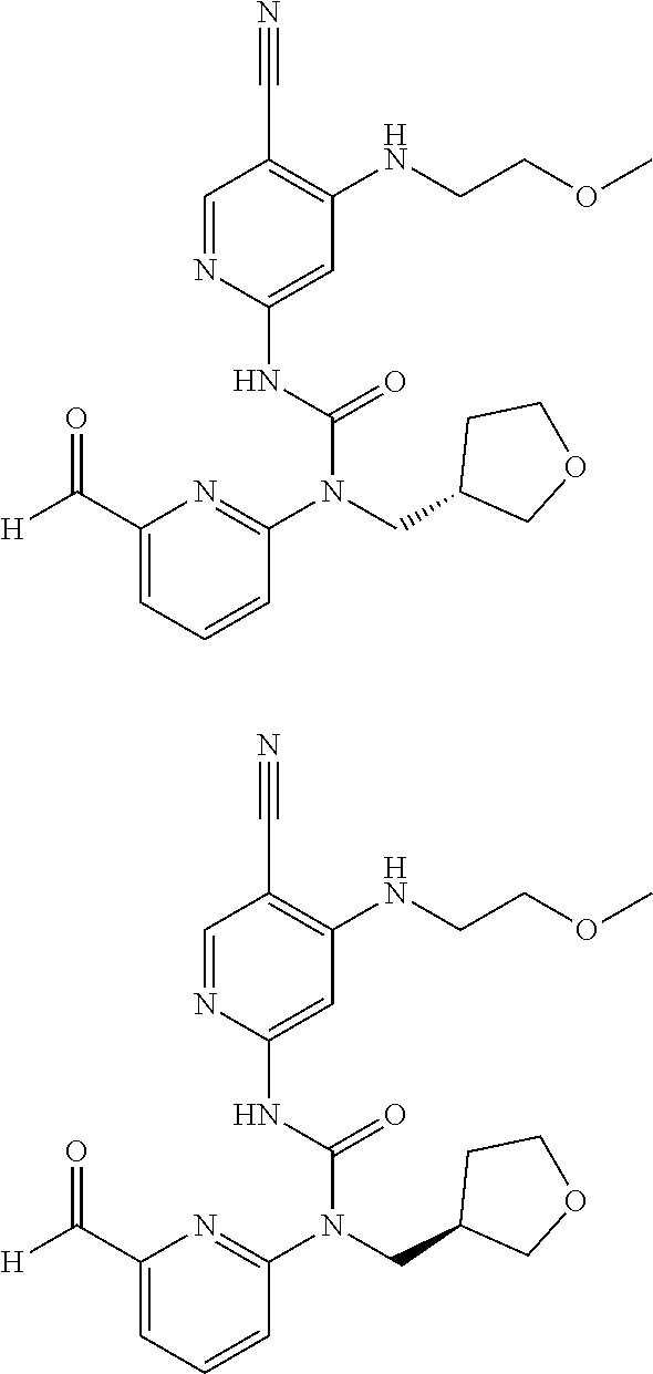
C1=NC(NC(N(CC2COCC2)C2=NC(C([H])=O)=CC=C2)=O)=CC(NCCOC)=C1C#N.C1=NC(NC(N(CC2COCC2)C2=NC(C([H])=O)=CC=C2)=O)=CC(NCCOC)=C1C#N
